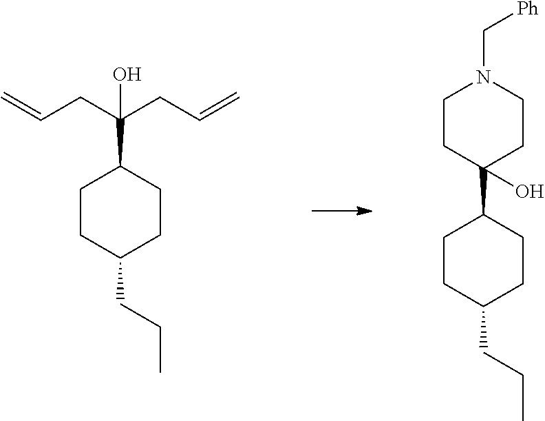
C1CC(CCC)CCC1C1(O)CCN(C[Ph])CC1.C1CC(CCC)CCC1C(CC=C)(CC=C)O
